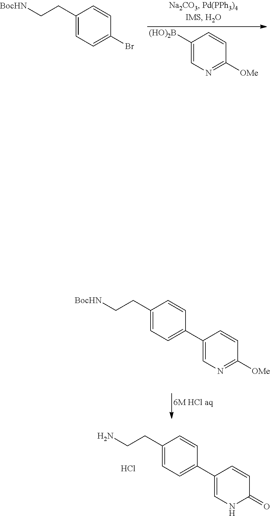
C1(CCN)=CC=C(C2=CNC(=O)C=C2)C=C1.Cl.C1(CC[BocHN])=CC=C(Br)C=C1.C1([(HO)2B])=CN=C([OMe])C=C1.C1(CC[BocHN])=CC=C(C2=CN=C([OMe])C=C2)C=C1
